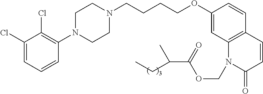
C1(Cl)=CC=CC(N2CCN(CCCCOC3=CC4=C(C=C3)C=CC(=O)N4COC(C(C)CC)=O)CC2)=C1Cl
